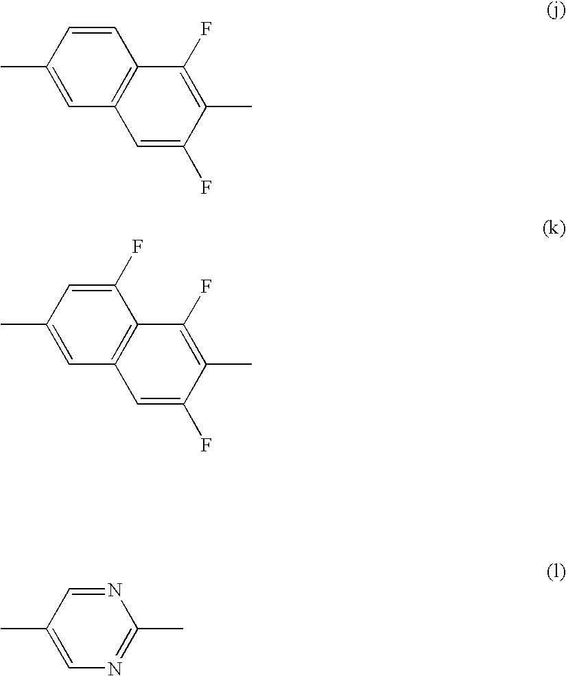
C1=CC(C)=CC2=C1C(F)=C(C)C(F)=C2.C1(F)=CC(C)=CC2=C1C(F)=C(C)C(F)=C2.N1=CC(C)=CN=C1C
